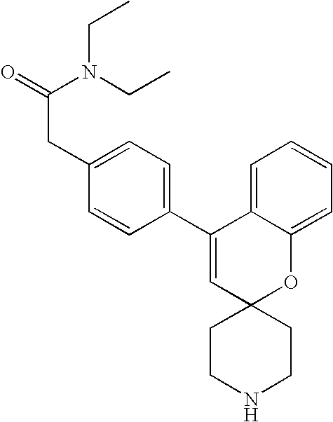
C1(C2=CC=C(CC(=O)N(CC)CC)C=C2)=CC2(OC3=CC=CC=C13)CCNCC2
